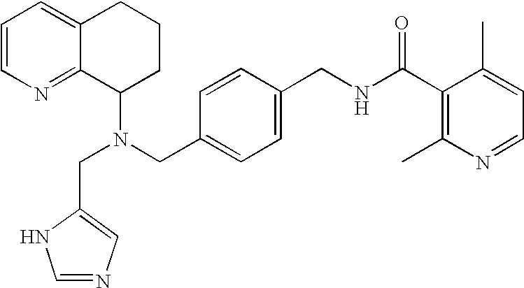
N(CC1=CC=C(CNC(C2=C(C)N=CC=C2C)=O)C=C1)(C1CCCC2=CC=CN=C12)CC1=CN=CN1
